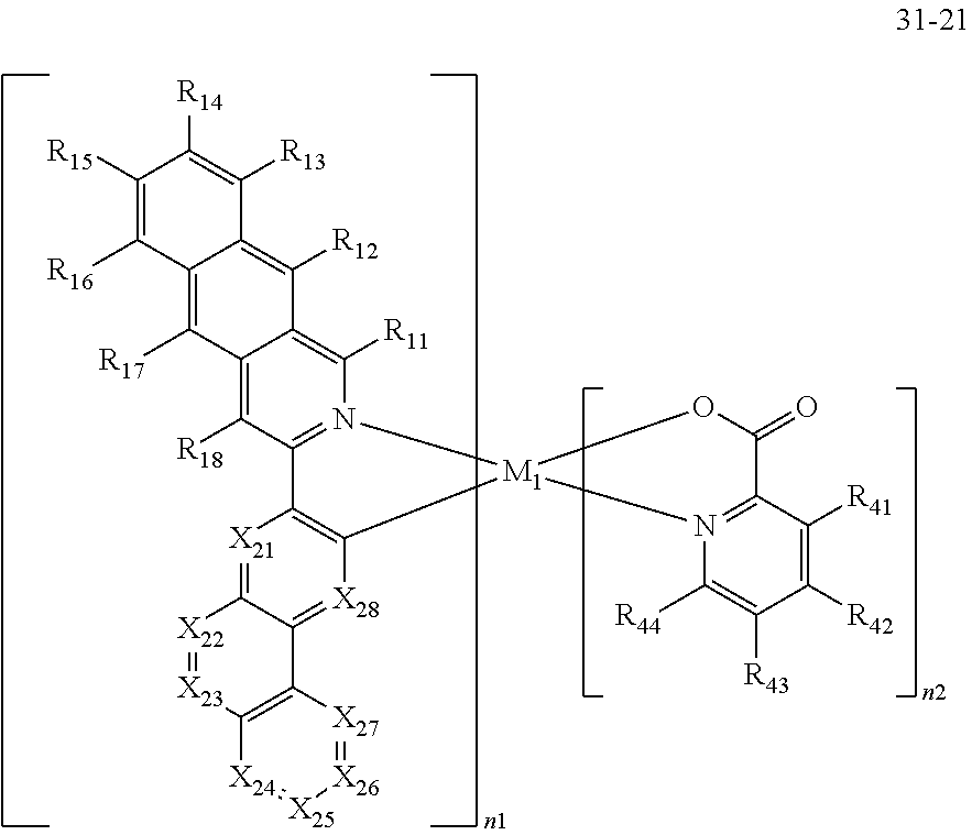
[X21]1=C2C(=[X28]C3=C1C1=N(C([R11])=C4C(=C1[R18])C([R17])=C1C(=C4[R12])C([R13])=C([R14])C([R15])=C1[R16])[M1]31N3=C(C([R41])=C([R42])C([R43])=C3[R44])C(=O)O1)C1=C([X23]=[X22]2)[X24]=[X25][X26]=[X27]1
